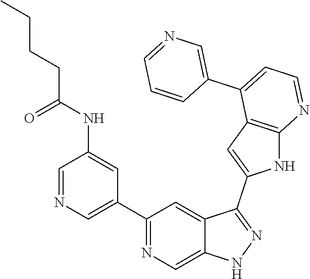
C1(C2=CN=CC(NC(CCCC)=O)=C2)=NC=C2C(=C1)C(C1=CC3=C(N1)N=CC=C3C1=CN=CC=C1)=NN2
